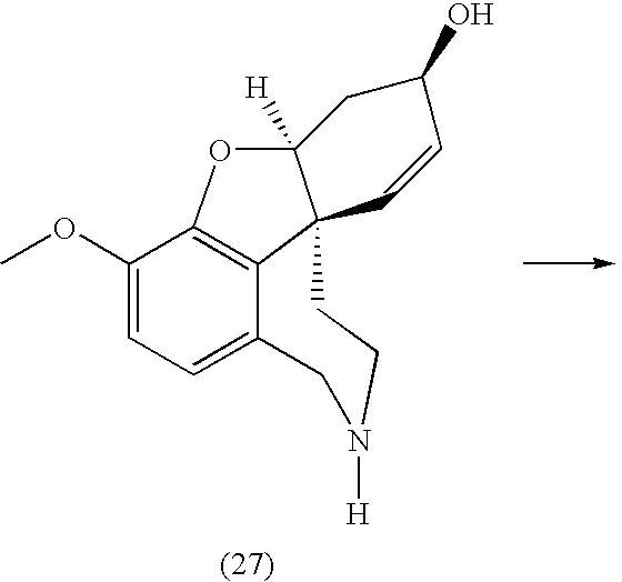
C1(OC)=CC=C2C3=C1OC1([H])C3(CCN([H])C2)C=CC(O)C1
